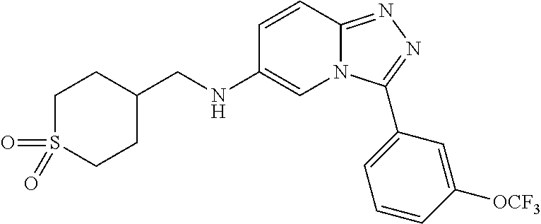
C1C(CNC2=CN3C(=NN=C3C3=CC=CC([OCF3])=C3)C=C2)CCS(=O)(=O)C1
